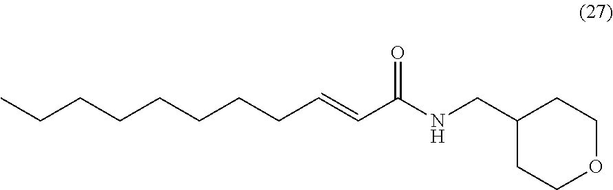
C(CCCCC=CC(NCC1CCOCC1)=O)CCC
